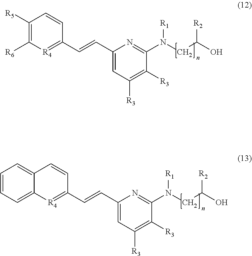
C1([R5])=C([R6])[R4]=C(C=CC2=CC([R3])=C([R3])C(N([R1])CC([R2])O)=N2)C=C1.C12=CC=CC=C1[R4]=C(C=CC1=CC([R3])=C([R3])C(N([R1])CC([R2])O)=N1)C=C2
